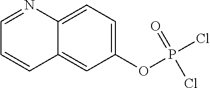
C1=NC2=CC=C(OP(=O)(Cl)Cl)C=C2C=C1
